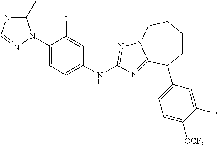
C1(C)=NC=NN1C1=CC=C(NC2=NN3CCCCC(C4=CC=C([OCF3])C(F)=C4)C3=N2)C=C1F
